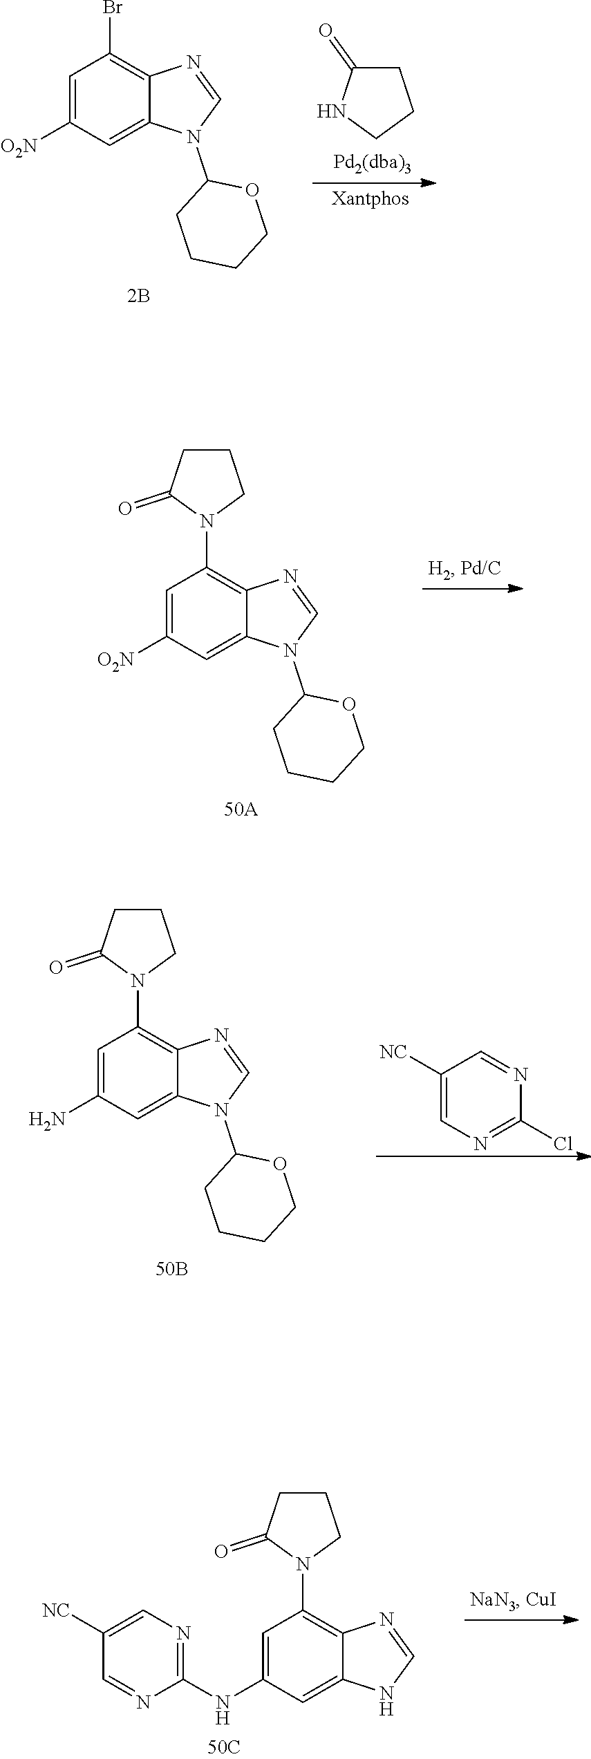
C1=C(NC2=NC=C([NC])C=N2)C=C2C(=C1N1CCCC1=O)N=CN2.C1=C([O2N])C=C2C(=C1Br)N=CN2C1CCCCO1.C1C(=O)NCC1.C1=C([O2N])C=C2C(=C1N1CCCC1=O)N=CN2C1CCCCO1.C1([NC])=CN=C(Cl)N=C1.C1=C(N)C=C2C(=C1N1CCCC1=O)N=CN2C1CCCCO1
